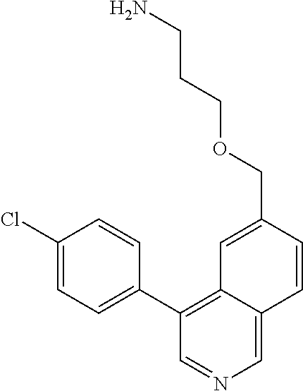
O(CC1=CC2=C(C3=CC=C(Cl)C=C3)C=NC=C2C=C1)CCCN
